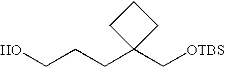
OCCCC1(C[OTBS])CCC1
